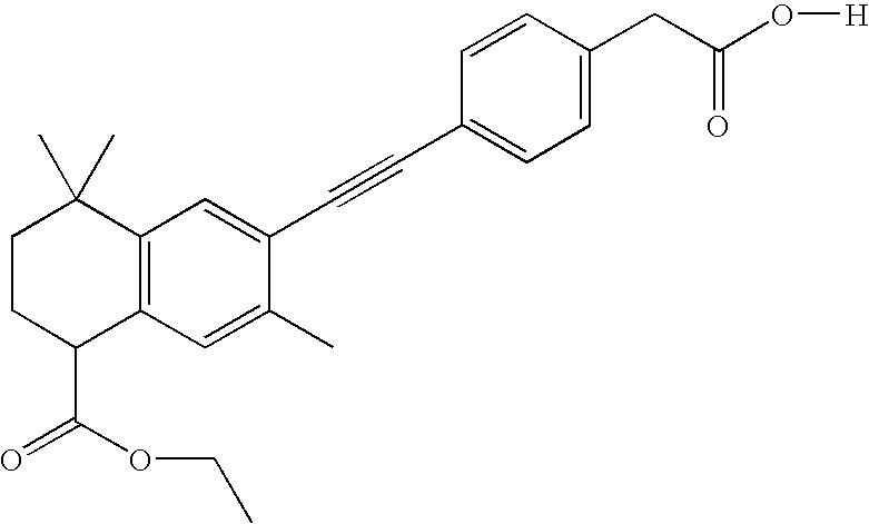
C1=C(CC(O[H])=O)C=CC(C#CC2=CC3=C(C=C2C)C(C(OCC)=O)CCC3(C)C)=C1
